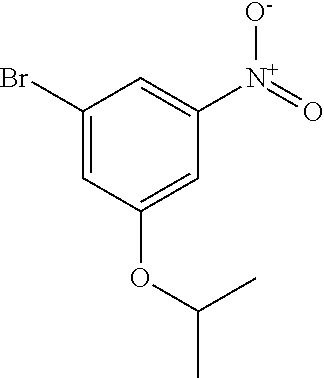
C1(Br)=CC(OC(C)C)=CC([N+](=O)[O-])=C1
